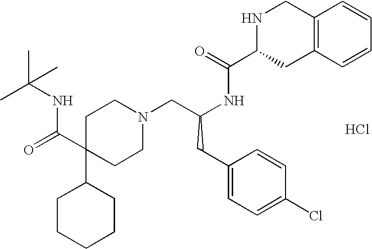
C1C(C2CCCCC2)(C(NC(C)(C)C)=O)CCN(CC(CC2=CC=C(Cl)C=C2)NC(=O)C2CC3=C(CN2)C=CC=C3)C1.Cl
